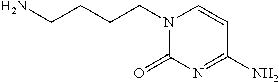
N1(CCCCN)C(=O)N=C(N)C=C1
